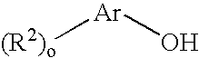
[Ar]([(R2)o])O
